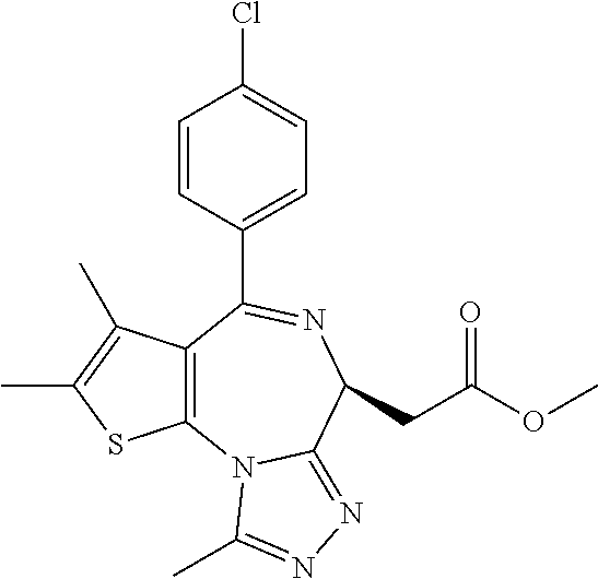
C12=C(N3C(=NN=C3C)C(CC(OC)=O)N=C1C1=CC=C(Cl)C=C1)SC(C)=C2C
